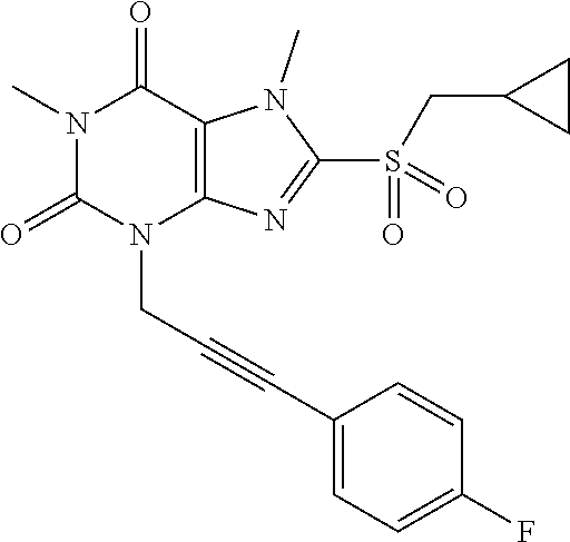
N1(C)C(=O)N(CC#CC2=CC=C(F)C=C2)C2=C(C1=O)N(C)C(S(=O)(CC1CC1)=O)=N2
